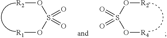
[R2]OS(O[R4])(=O)=O.[R2]OS(O[R1])(=O)=O
